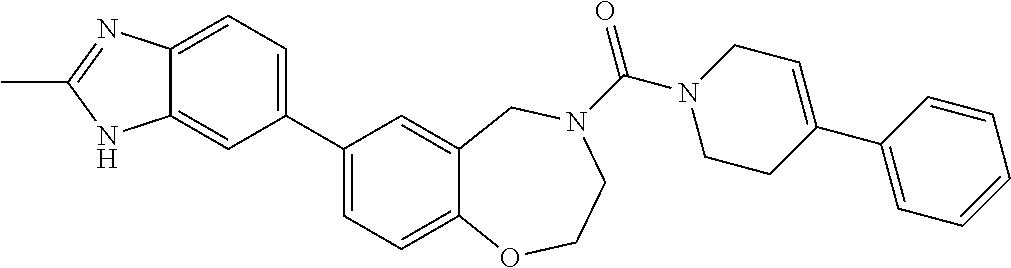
C1(C2=CC=C3C(=C2)NC(C)=N3)=CC=C2C(=C1)CN(C(N1CCC(C3=CC=CC=C3)=CC1)=O)CCO2
